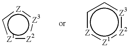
[Z1]1:[Z2]:[Z3]:[Z]c1.c1[Z]:[Z1]:[Z2]:[Z3]c1
